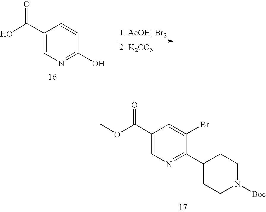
C1(C(OC)=O)=CN=C(C2CCN([Boc])CC2)C(Br)=C1.OC(C1=CN=C(O)C=C1)=O
